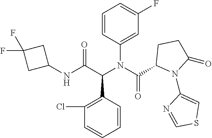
C1=CC(N(C(C2N(C3=CSC=N3)C(=O)CC2)=O)C(C(NC2CC(F)(F)C2)=O)C2=C(Cl)C=CC=C2)=CC(F)=C1
